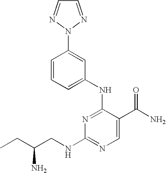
N1=C(NC2=CC=CC(N3N=CC=N3)=C2)C(C(N)=O)=CN=C1NCC(CC)N
